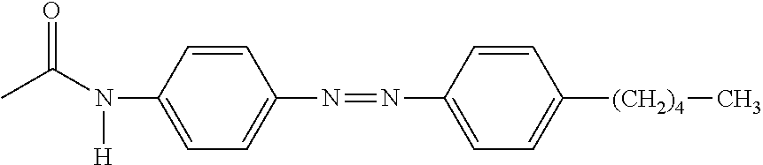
N(C1=CC=C(N=NC2=CC=C([(CH2)4]C)C=C2)C=C1)(C(C)=O)[H]
